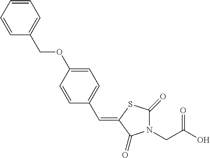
C1=C(OCC2=CC=CC=C2)C=CC(C=C2C(=O)N(CC(O)=O)C(=O)S2)=C1
